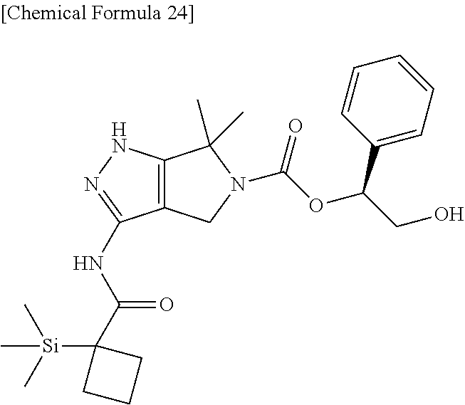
C12=C(CN(C(=O)OC(C3=CC=CC=C3)CO)C1(C)C)C(NC(C1([Si](C)(C)C)CCC1)=O)=NN2
